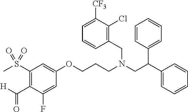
C1=C(F)C(C([H])=O)=C(S(C)(=O)=O)C=C1OCCCN(CC(C1=CC=CC=C1)C1=CC=CC=C1)CC1=C(Cl)C([CF3])=CC=C1
